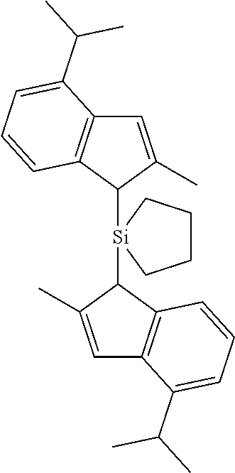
C1=C(C)C([Si]2(C3C(C)=CC4=C3C=CC=C4C(C)C)CCCC2)C2=C1C(C(C)C)=CC=C2
